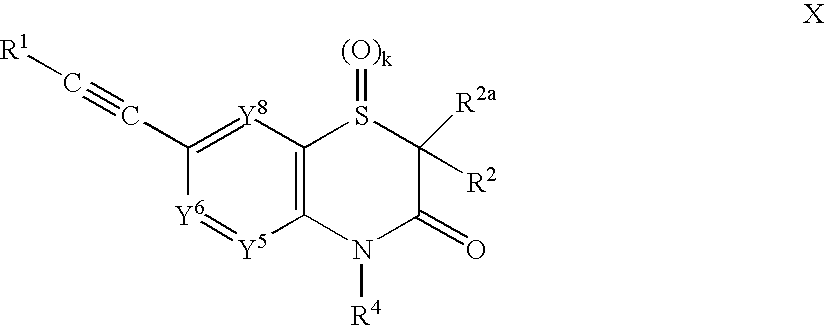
C1(C#C[R1])=[Y8]C2=C([Y5]=[Y6]1)N([R4])C(=O)C([R2])([R2a])S2=[(O)k]
